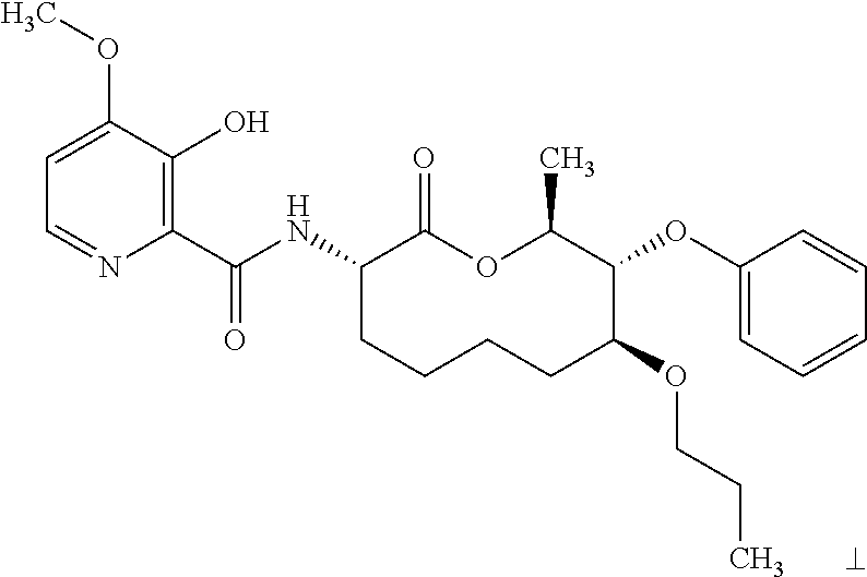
C1(C(NC2CCCCC(OCCC)C(OC3=CC=CC=C3)C(C)OC2=O)=O)=C(O)C(OC)=CC=N1
